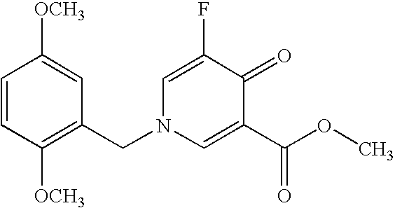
C1=CC([OCH3])=C(CN2C=C(C(OC)=O)C(=O)C(F)=C2)C=C1[OCH3]
